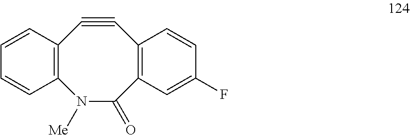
C12=C(N([Me])C(=O)C3=C(C#C1)C=CC(F)=C3)C=CC=C2
